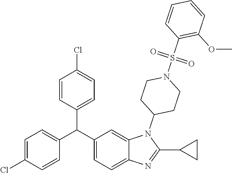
C1(C(C2=CC=C3C(=C2)N(C2CCN(S(C4=C(OC)C=CC=C4)(=O)=O)CC2)C(C2CC2)=N3)C2=CC=C(Cl)C=C2)=CC=C(Cl)C=C1
